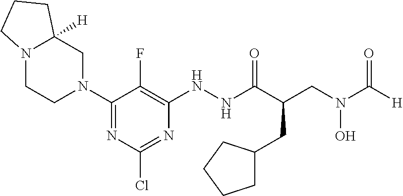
N1(C2=NC(Cl)=NC(NNC(C(CC3CCCC3)CN(O)C([H])=O)=O)=C2F)CC2([H])N(CC1)CCC2
